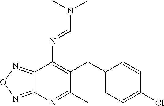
C1(CC2=C(N=CN(C)C)C3=NON=C3N=C2C)=CC=C(Cl)C=C1
